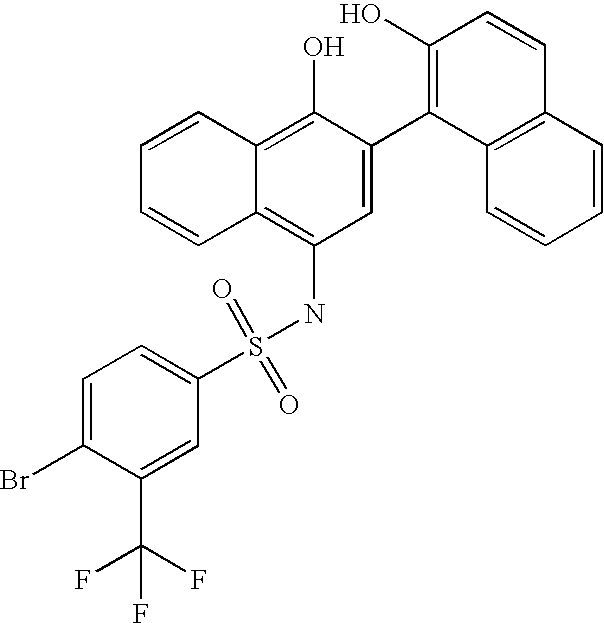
S(NC1=C2C(=C(O)C(C3=C(O)C=CC4=C3C=CC=C4)=C1)C=CC=C2)(=O)(=O)C1=CC=C(Br)C(C(F)(F)F)=C1
